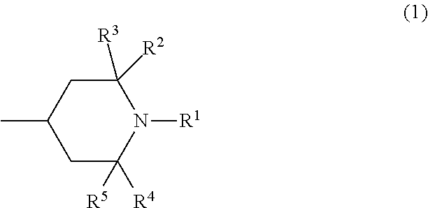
C1([R2])([R3])CC(C)CC([R4])([R5])N1[R1]
